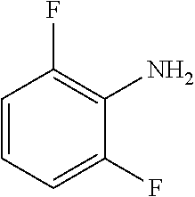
C1=CC=C(F)C(N)=C1F
